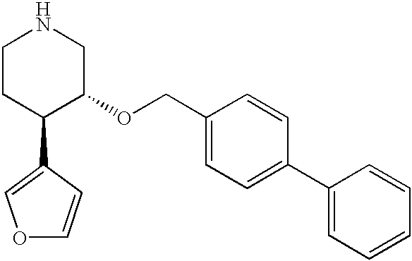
C1CC(C2=COC=C2)C(OCC2=CC=C(C3=CC=CC=C3)C=C2)CN1
